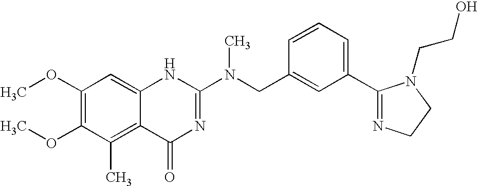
C1(OC)=C(OC)C(C)=C2C(=C1)NC(N(CC1=CC(C3=NCCN3CCO)=CC=C1)C)=NC2=O
